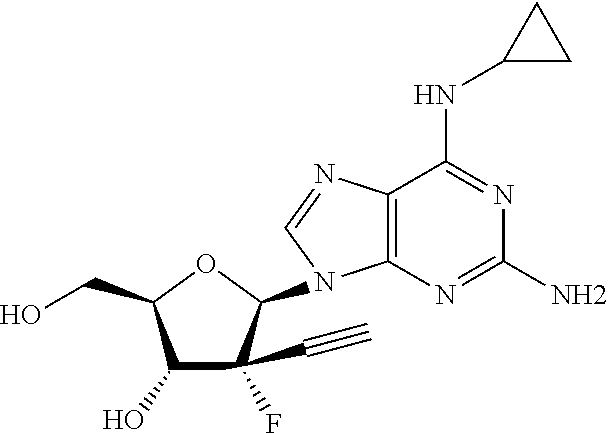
C12=C(N=C(N)N=C1NC1CC1)N(C1OC(CO)C(O)C1(C#C)F)C=N2
